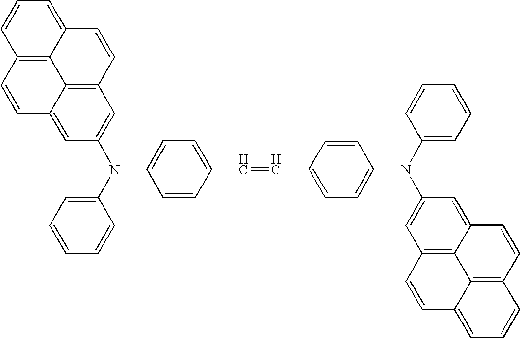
C1=CC(C=CC2=CC=C(N(C3=CC=CC=C3)C3=CC4=C5C(=C3)C=CC3=C5C(=CC=C3)C=C4)C=C2)=CC=C1N(C1=CC=CC=C1)C1=CC2=C3C(=C1)C=CC1=C3C(=CC=C1)C=C2
